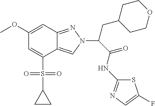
C12=CN(C(CC3CCOCC3)C(NC3=NC=C(F)S3)=O)N=C1C=C(OC)C=C2S(C1CC1)(=O)=O
